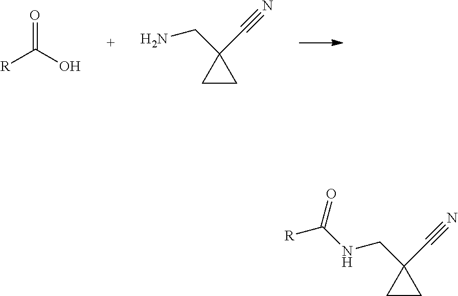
[R]C(O)=O.C1CC1(CN)C#N.C1CC1(CNC([R])=O)C#N
